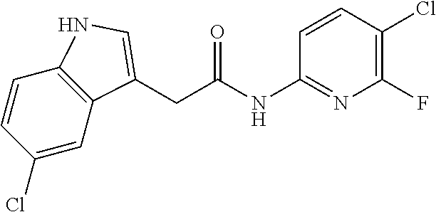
C1(Cl)=CC2=C(C=C1)NC=C2CC(NC1=NC(F)=C(Cl)C=C1)=O
